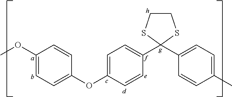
C1(OC)=CC=C(OC2=CC=C(C3(C4=CC=C(C)C=C4)SCCS3)C=C2)C=C1
